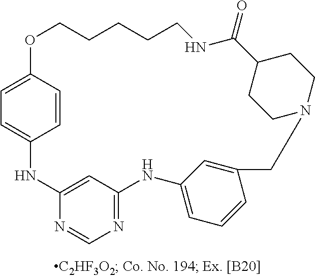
N1C2=CC(=NC=N2)NC2=CC=CC(=C2)CN2CCC(C(=O)NCCCCCOC3=CC=C1C=C3)CC2
